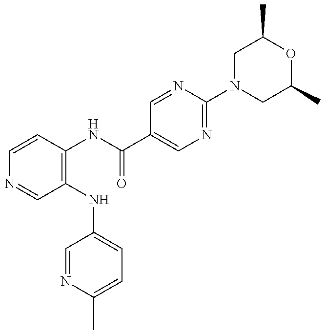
C1=CC(NC(C2=CN=C(N3CC(C)OC(C)C3)N=C2)=O)=C(NC2=CC=C(C)N=C2)C=N1
